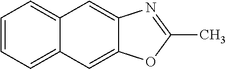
C1=CC=C2C(=C1)C=C1C(=C2)OC(C)=N1
